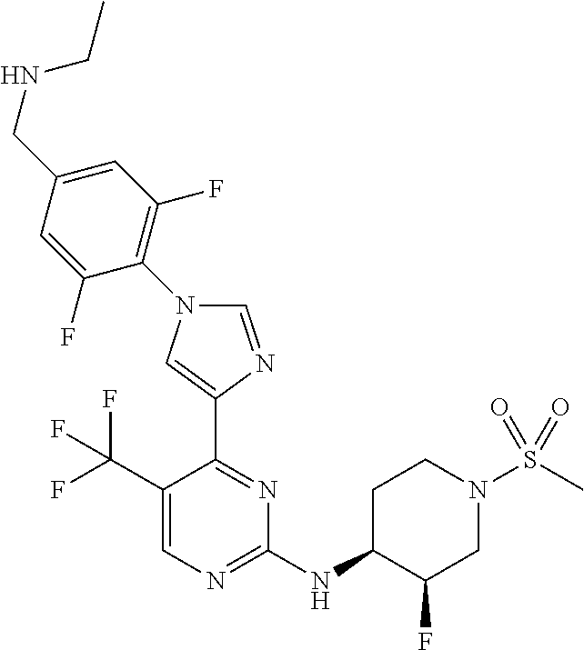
C1(NC2C(F)CN(S(C)(=O)=O)CC2)=NC=C(C(F)(F)F)C(C2=CN(C3=C(F)C=C(CNCC)C=C3F)C=N2)=N1
